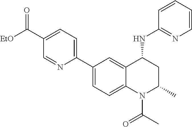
C1(C2=CC=C(C([EtO])=O)C=N2)=CC=C2C(=C1)C(NC1=NC=CC=C1)CC(C)N2C(C)=O
